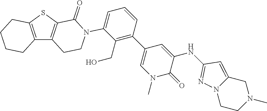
C12=C(SC3=C1CCN(C1=CC=CC(C4=CN(C)C(=O)C(NC5=NN6CCN(C)CC6=C5)=C4)=C1CO)C3=O)CCCC2
